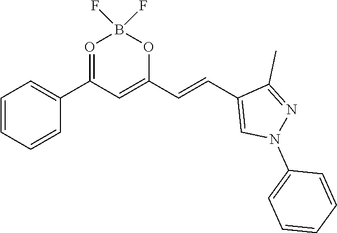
O1=C(C2=CC=CC=C2)C=C(C=CC2=CN(C3=CC=CC=C3)N=C2C)OB1(F)F
